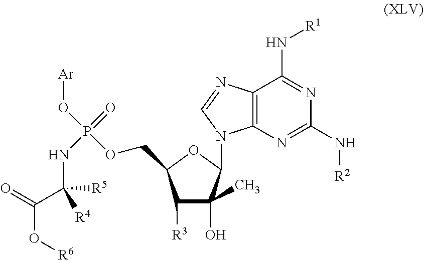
C12=C(N=C(N[R2])N=C1N[R1])N(C1C(O)(C)C([R3])C(COP(O[Ar])(=O)NC(C(O[R6])=O)([R4])[R5])O1)C=N2
